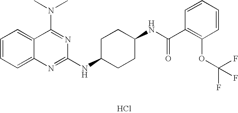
C1=CC=C2C(=C1)C(N(C)C)=NC(NC1CCC(NC(C3=C(OC(F)(F)F)C=CC=C3)=O)CC1)=N2.Cl
